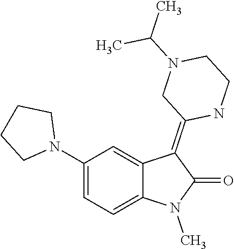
CN1C(=O)C(=C2CN(C(C)C)CCN2)C2=CC(N3CCCC3)=CC=C12
